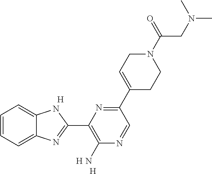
C1=CC=C2C(=C1)NC(C1=C(N)N=CC(C3=CCN(C(=O)CN(C)C)CC3)=N1)=N2.[H].[H].[H]
